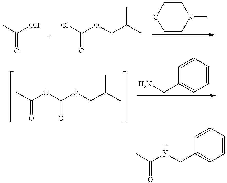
CC(O)=O.ClC(OCC(C)C)=O.C1OCCN(C)C1.C1=CC=CC(CNC(C)=O)=C1.CC(OC(OCC(C)C)=O)=O.C1=CC=CC(CN)=C1
